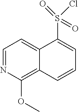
C1=NC(OC)=C2C(=C1)C(S(=O)(=O)Cl)=CC=C2
